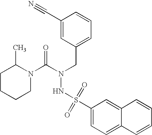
C1CCCN(C(N(CC2=CC=CC(C#N)=C2)NS(=O)(=O)C2=CC=C3C(=C2)C=CC=C3)=O)C1C
